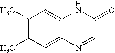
C1(C)=C(C)C=C2C(=C1)NC(=O)C=N2
